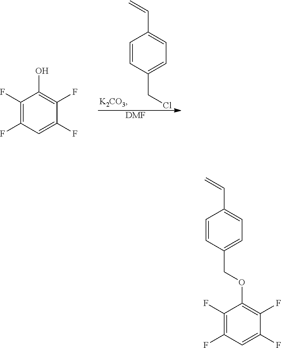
C1=CC(CCl)=CC=C1C=C.C1(F)=C(F)C=C(F)C(F)=C1O.[DMF].C1=CC(COC2=C(F)C(F)=CC(F)=C2F)=CC=C1C=C
